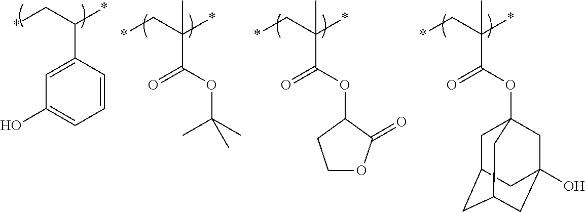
C1=CC(C(C*)*)=CC(O)=C1.O(C(=O)C(C*)(*)C)C1C(=O)OCC1.O(C(=O)C(C*)(*)C)C(C)(C)C.O(C(=O)C(C*)(*)C)C12CC3CC(CC(O)(C1)C3)C2
